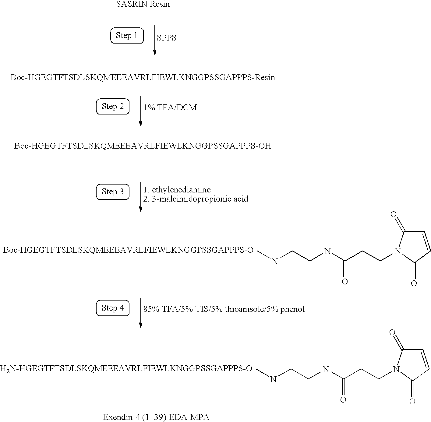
[SPPS].[1% TFA/DCM].[1. ethylenediamine2. 3-maleimidopropionic acid].CNCCNC(CCN1C(=O)C=CC1=O)=O.[85% TFA/5% TIS/5% thioanisole/5% phenol].CNCCNC(CCN1C(=O)C=CC1=O)=O
